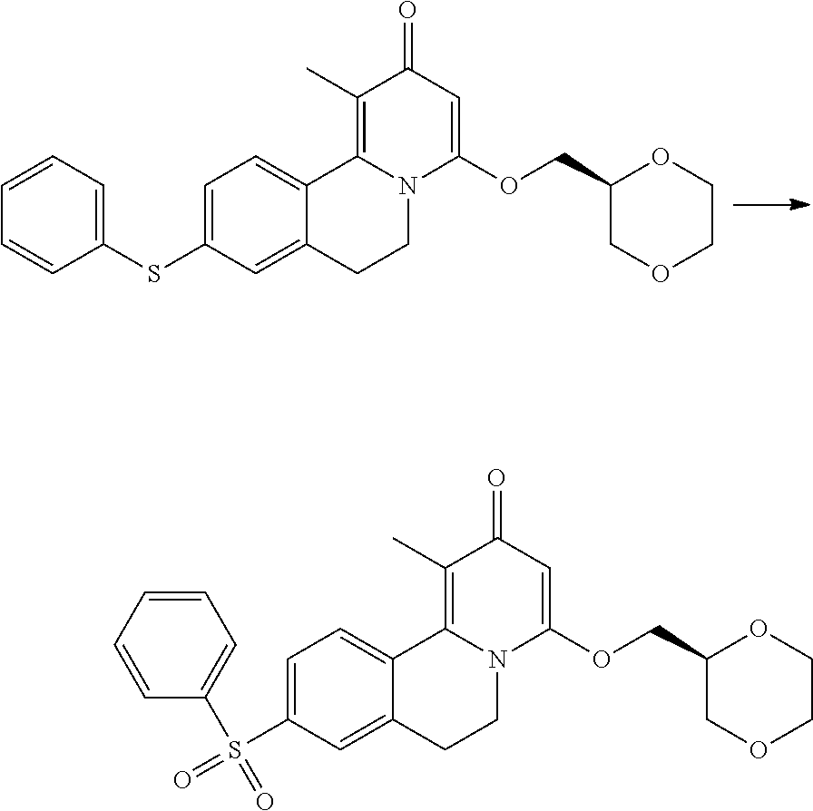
C1(SC2=CC=CC=C2)=CC=C2C(=C1)CCN1C2=C(C)C(=O)C=C1OCC1OCCOC1.C1(S(=O)(C2=CC=CC=C2)=O)=CC=C2C(=C1)CCN1C2=C(C)C(=O)C=C1OCC1OCCOC1
